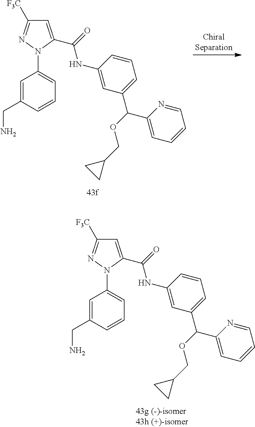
C1=C(C(=O)NC2=CC(C(OCC3CC3)C3=CC=CC=N3)=CC=C2)N(C2=CC=CC(CN)=C2)N=C1[F3C].C1=C(C(=O)NC2=CC(C(OCC3CC3)C3=CC=CC=N3)=CC=C2)N(C2=CC=CC(CN)=C2)N=C1[F3C]
